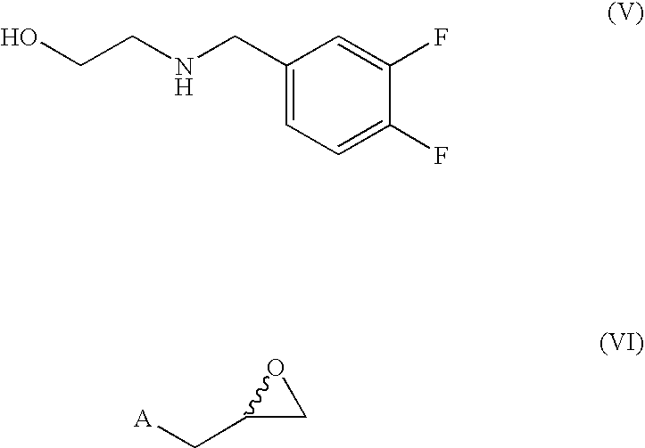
OCCNCC1=CC=C(F)C(F)=C1.[A]CC1CO1
